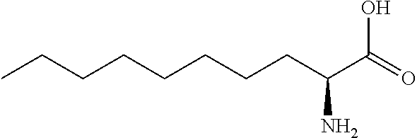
C(CCCC(C(=O)O)N)CCCC
